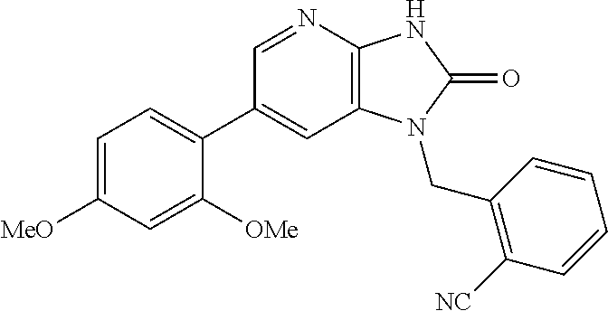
C1(C2=CC=C([MeO])C=C2[OMe])=CC2=C(N=C1)NC(=O)N2CC1=C([NC])C=CC=C1
